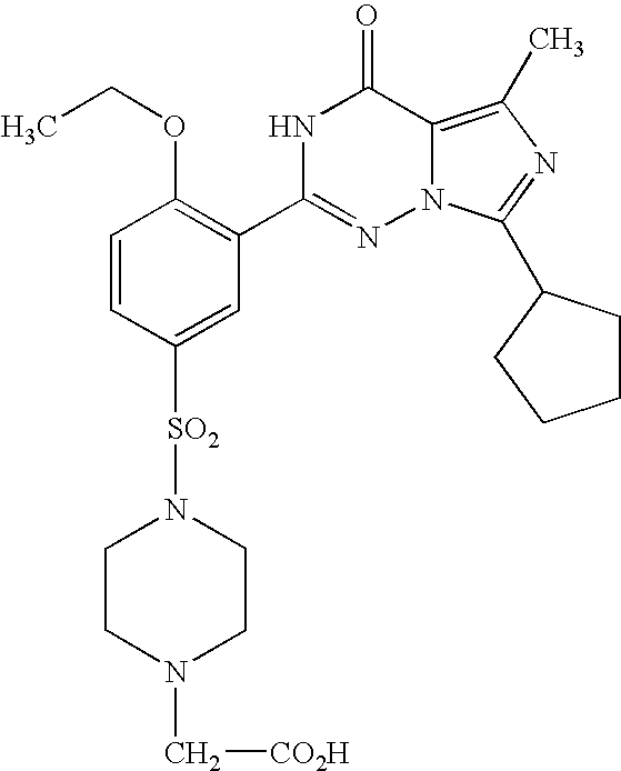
C1=CC([SO2]N2CCN(C[CO2H])CC2)=CC(C2=NN3C(=C(C)N=C3C3CCCC3)C(=O)N2)=C1OCC
